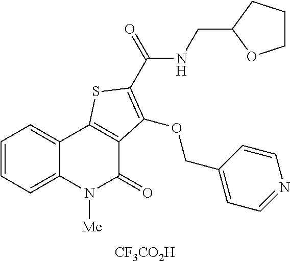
C1=CC=C2C(=C1)C1=C(C(=O)N2[Me])C(OCC2=CC=NC=C2)=C(C(NCC2OCCC2)=O)S1.[CF3CO2H]
